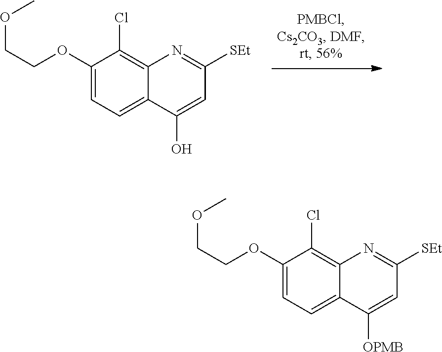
C1(OCCOC)=CC=C2C(=C1Cl)N=C([SEt])C=C2[OPMB].C1(OCCOC)=CC=C2C(=C1Cl)N=C([SEt])C=C2O
